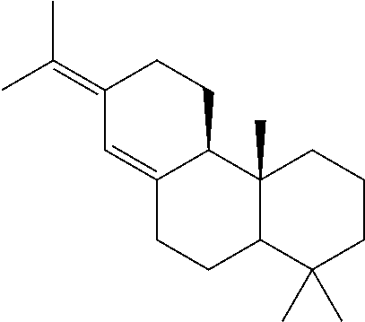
C1(=C(C)C)C=C2C(CC1)C1(C)C(CC2)C(C)(C)CCC1
